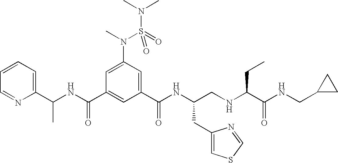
C1(C(NC(C2=CC(C(NC(CNC(C(NCC3CC3)=O)CC)CC3=CSC=N3)=O)=CC(N(S(=O)(=O)N(C)C)C)=C2)=O)C)=CC=CC=N1
